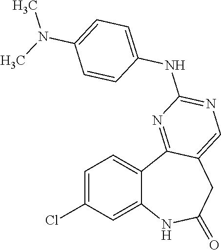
C12=CC(Cl)=CC=C1C1=NC(NC3=CC=C(N(C)C)C=C3)=NC=C1CC(=O)N2
